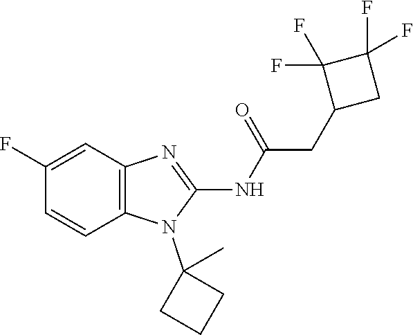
C1(F)=CC2=C(C=C1)N(C1(C)CCC1)C(NC(=O)CC1CC(F)(F)C1(F)F)=N2
